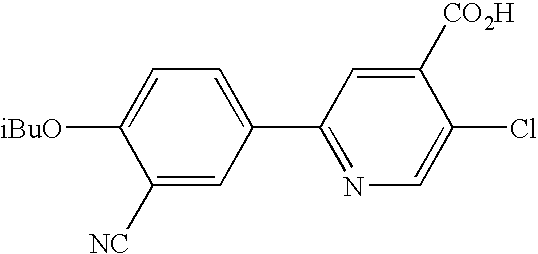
C1([NC])=CC(C2=NC=C(Cl)C([CO2H])=C2)=CC=C1[iBuO]
